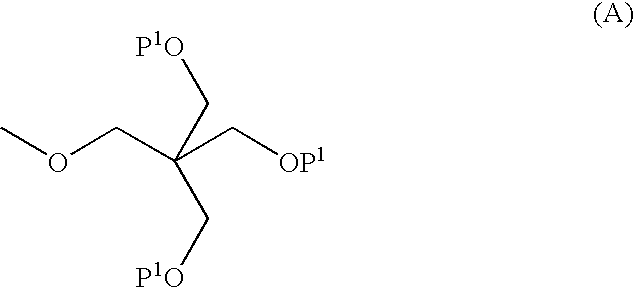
[P1O]CC(COC)(C[OP1])C[P1O]
